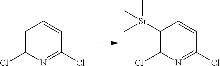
C1=C(Cl)N=C(Cl)C=C1.C1([Si](C)(C)C)=C(Cl)N=C(Cl)C=C1
